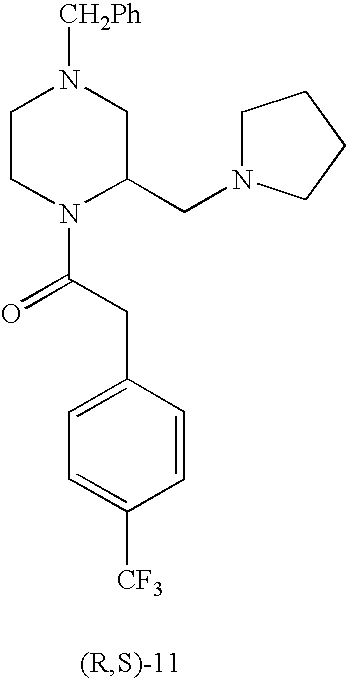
C1CN(C(CC2=CC=C([CF3])C=C2)=O)C(CN2CCCC2)CN1[CH2Ph]
